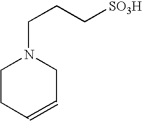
C1CC=CCN1CCC[SO3H]
